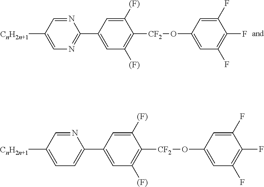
C1=C([CnH2n+1])C=NC(C2=CC([(F)])=C([CF2]OC3=CC(F)=C(F)C(F)=C3)C([(F)])=C2)=N1.C1=C([CnH2n+1])C=NC(C2=CC([(F)])=C([CF2]OC3=CC(F)=C(F)C(F)=C3)C([(F)])=C2)=C1
